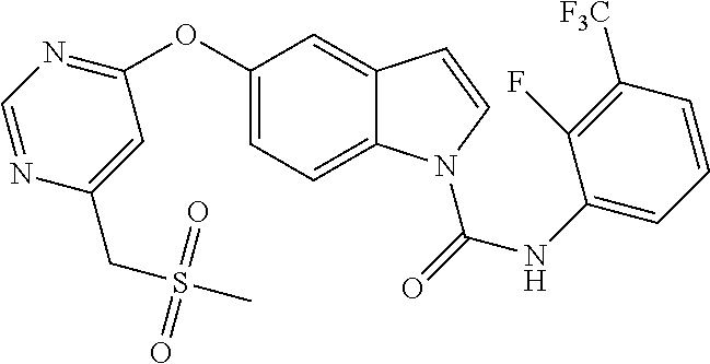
C1(OC2=NC=NC(CS(C)(=O)=O)=C2)=CC=C2C(=C1)C=CN2C(=O)NC1=CC=CC([F3C])=C1F
